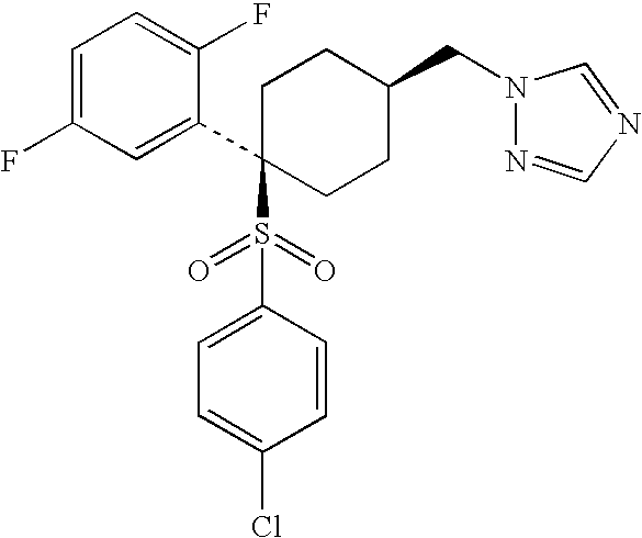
C1=C(F)C=C(C2(S(C3=CC=C(Cl)C=C3)(=O)=O)CCC(CN3N=CN=C3)CC2)C(F)=C1
